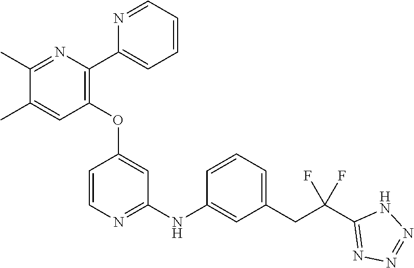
C1(OC2=CC(NC3=CC(CC(C4=NN=NN4)(F)F)=CC=C3)=NC=C2)=C(C2=CC=CC=N2)N=C(C)C(C)=C1
